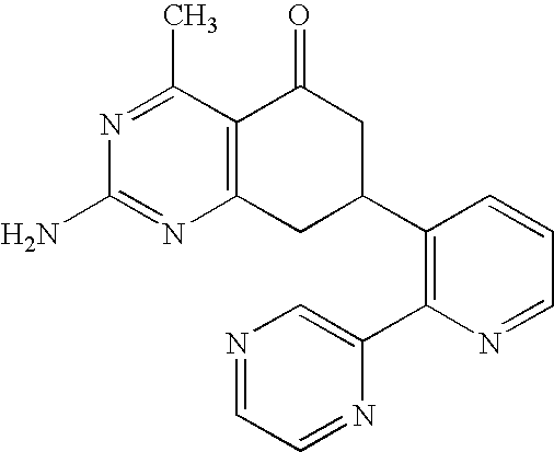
C12=C(C(C)=NC(N)=N1)C(=O)CC(C1=C(C3=CN=CC=N3)N=CC=C1)C2
